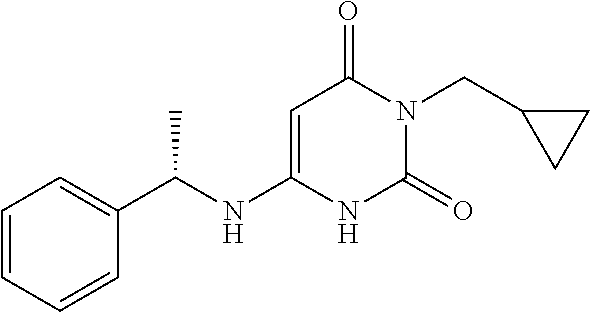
C1=CC=CC(C(NC2=CC(=O)N(CC3CC3)C(=O)N2)C)=C1
